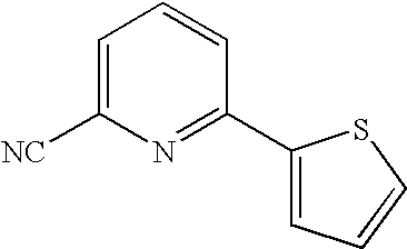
C1=C([NC])N=C(C2=CC=CS2)C=C1
